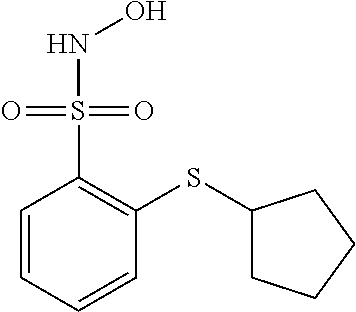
C1=CC=CC(SC2CCCC2)=C1S(=O)(=O)NO
